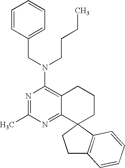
C(N(CCCC)C1=C2C(=NC(C)=N1)C1(CCC2)C2=C(CC1)C=CC=C2)C1=CC=CC=C1
